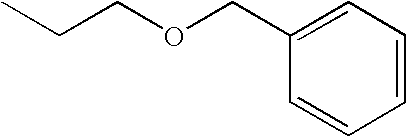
C1=C(COCCC)C=CC=C1
